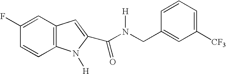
C12=C(C=CC(F)=C1)N([H])C(C(N([H])CC1=CC([CF3])=CC=C1)=O)=C2
